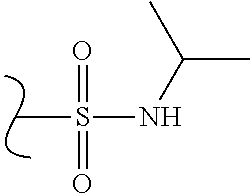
S(C)(NC(C)C)(=O)=O
